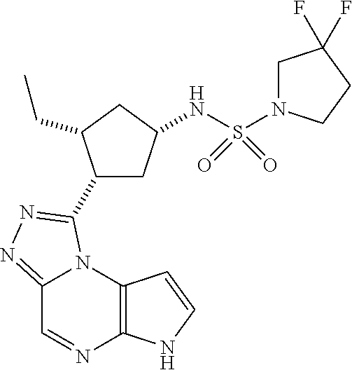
C12=C(N3C(=NN=C3C3CC(NS(=O)(=O)N4CC(F)(F)CC4)CC3CC)C=N1)C=CN2
